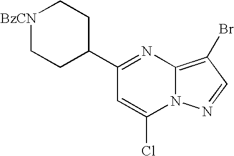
[BzCN]1CCC(C2=NC3=C(Br)C=NN3C(Cl)=C2)CC1
